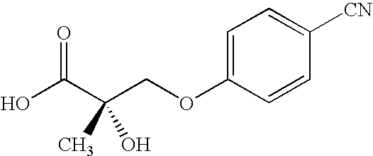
C1=C(OCC(C(O)=O)(O)C)C=CC([CN])=C1
